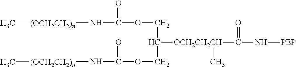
C(COC(N[(OCH2CH2)n]C)=O)(COC(N[(OCH2CH2)n]C)=O)[OCH2CH2CH](C(N[PEP])=O)C
